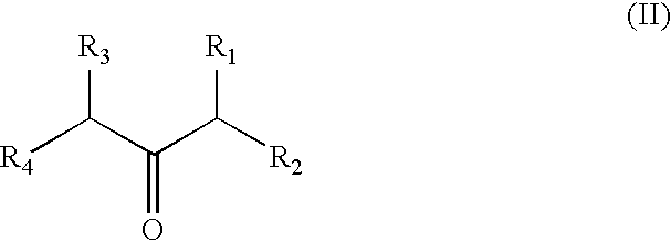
[R4]C(C(C([R2])[R1])=O)[R3]
